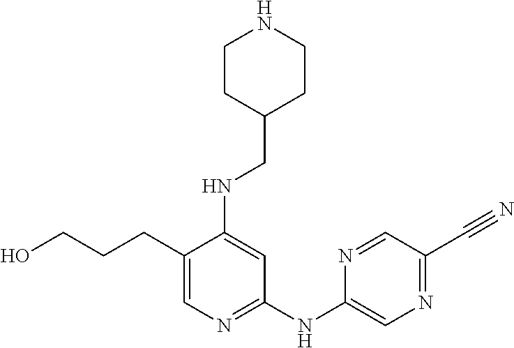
C1(CCCO)=CN=C(NC2=CN=C(C#N)C=N2)C=C1NCC1CCNCC1
